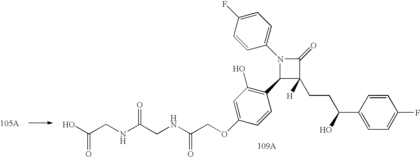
OC(CNC(CNC(COC1=CC(O)=C(C2C(CCC(C3=CC=C(F)C=C3)O)([H])C(=O)N2C2=CC=C(F)C=C2)C=C1)=O)=O)=O
